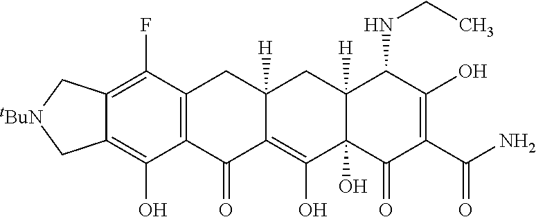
C12=C(C(F)=C3C(=C1O)C[tBuN]C3)CC1([H])C(=C(O)C3(O)C([H])(C1)C(NCC)C(O)=C(C(N)=O)C3=O)C2=O
